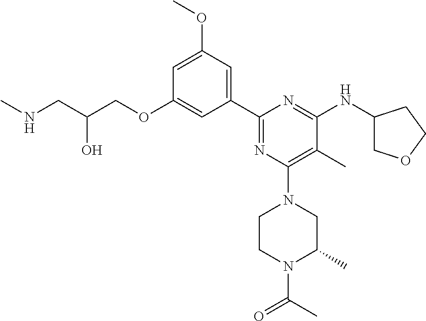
C1=C(OC)C=C(C2=NC(N3CCN(C(C)=O)C(C)C3)=C(C)C(NC3COCC3)=N2)C=C1OCC(CNC)O
